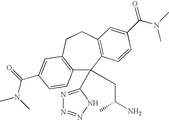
C12=C(CCC3=C(C1(C1=NN=NN1)CC(C)N)C=CC(C(N(C)C)=O)=C3)C=C(C(=O)N(C)C)C=C2
